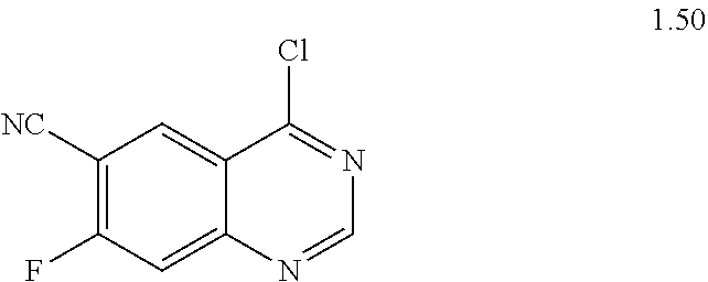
C1([NC])=C(F)C=C2C(=C1)C(Cl)=NC=N2
